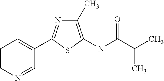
C1=CC=C(C2=NC(C)=C(NC(=O)C(C)C)S2)C=N1
